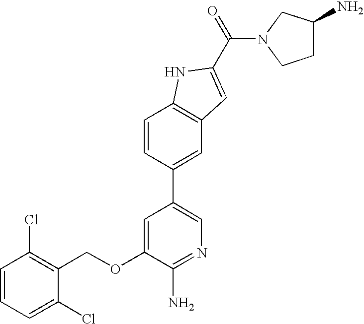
C1=CC=C(Cl)C(COC2=CC(C3=CC4=C(C=C3)NC(C(=O)N3CCC(N)C3)=C4)=CN=C2N)=C1Cl
